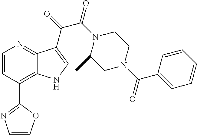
C1(C2=C3C(=NC=C2)C(C(=O)C(N2C(C)CN(C(C4=CC=CC=C4)=O)CC2)=O)=CN3)=NC=CO1
